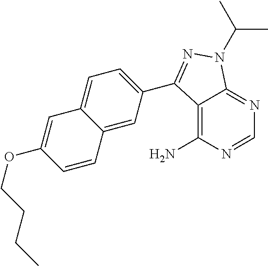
C1=NC(N)=C2C(=N1)N(C(C)C)N=C2C1=CC=C2C(=C1)C=CC(OCCCC)=C2
